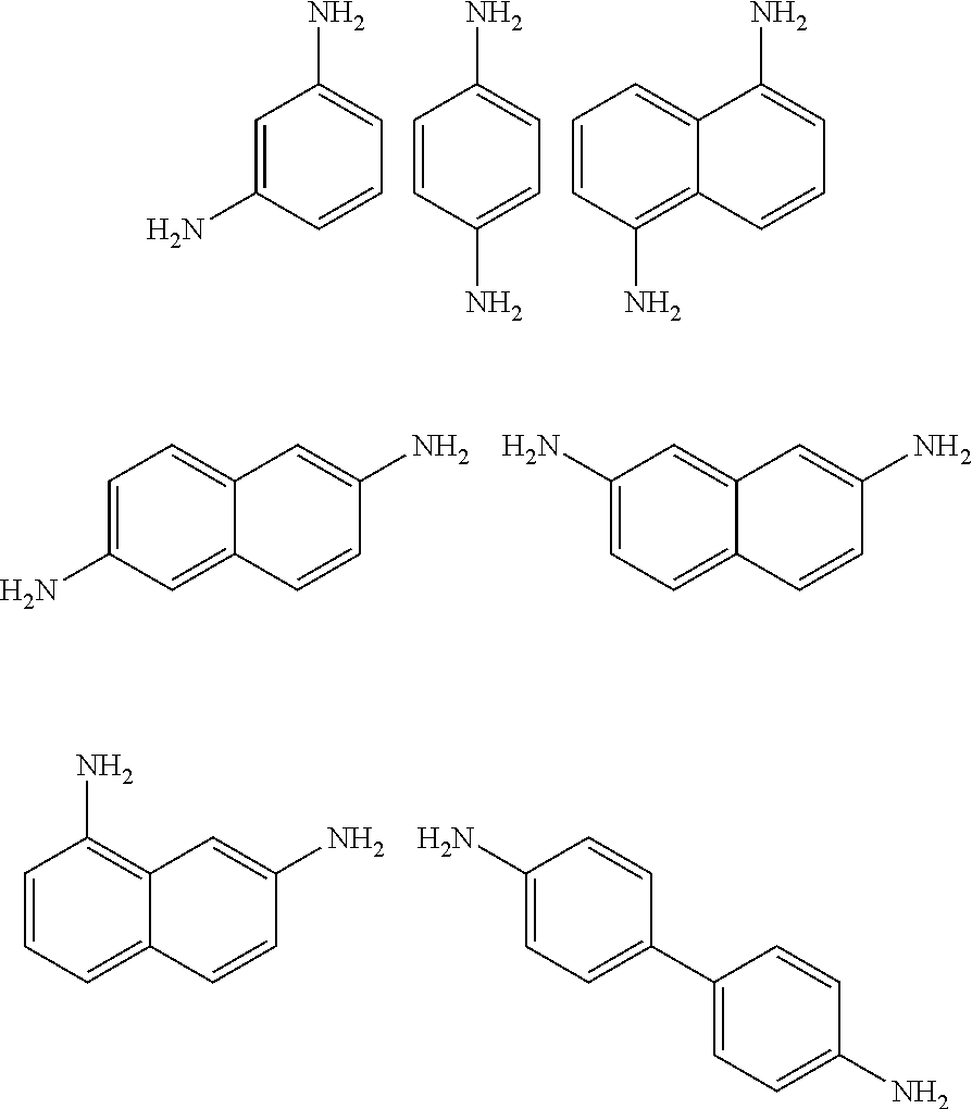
C1=C(N)C=CC=C1N.C1=CC(N)=CC=C1N.C1=CC(N)=C2C(=C1)C(N)=CC=C2.C1=C(N)C=C2C(=C1)C=C(N)C=C2.C1(N)=CC=C2C(=C1)C=C(N)C=C2.C1=CC=C2C(=C1N)C=C(N)C=C2.C1(N)=CC=C(C2=CC=C(N)C=C2)C=C1
